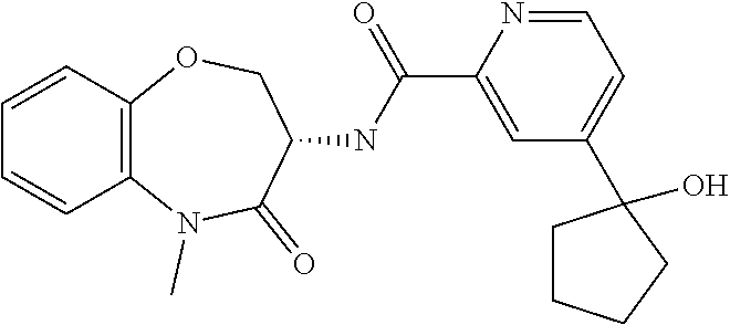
C1=CC2=C(C=C1)N(C)C(=O)C(NC(C1=CC(C3(O)CCCC3)=CC=N1)=O)CO2
